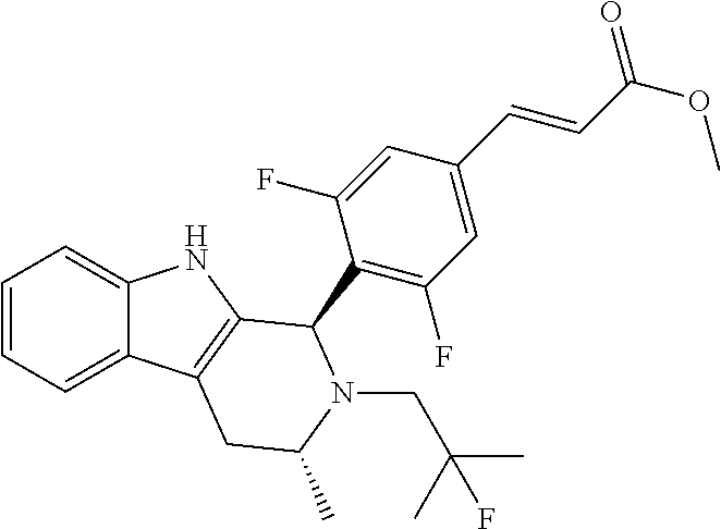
C1=CC=C2C(=C1)NC1=C2CC(C)N(CC(C)(C)F)C1C1=C(F)C=C(C=CC(OC)=O)C=C1F
